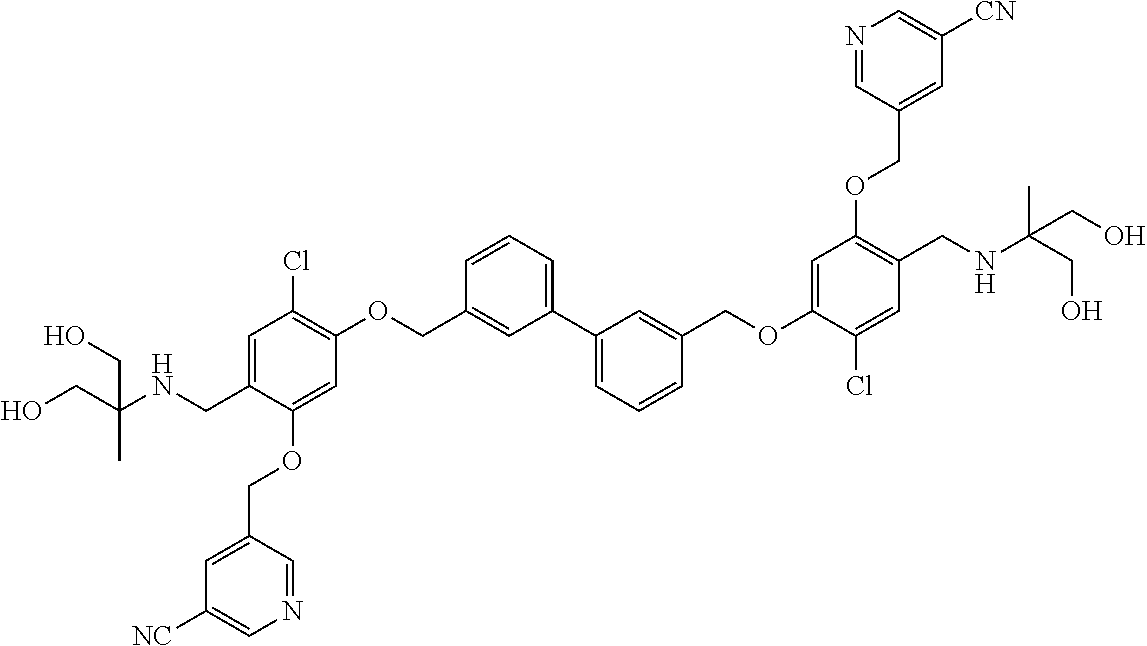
C1=C(CNC(CO)(C)CO)C(OCC2=CC([NC])=CN=C2)=CC(OCC2=CC(C3=CC=CC(COC4=CC(OCC5=CC([CN])=CN=C5)=C(CNC(CO)(CO)C)C=C4Cl)=C3)=CC=C2)=C1Cl
